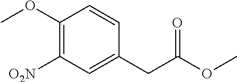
C1([O2N])=C(OC)C=CC(CC(OC)=O)=C1
